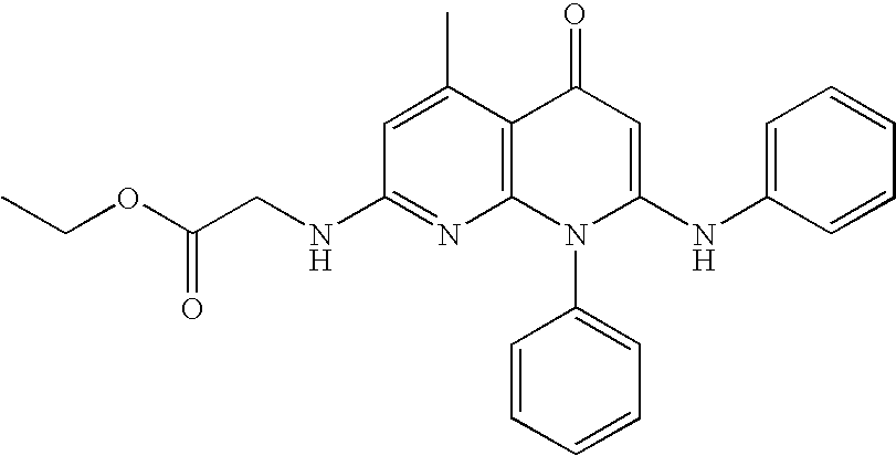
C1(NCC(OCC)=O)=NC2=C(C(C)=C1)C(=O)C=C(NC1=CC=CC=C1)N2C1=CC=CC=C1
